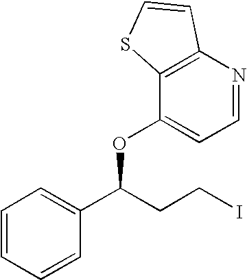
C1=CC=CC(C(CCI)OC2=CC=NC3=C2SC=C3)=C1
